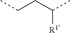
CCCC(C)[R1]
